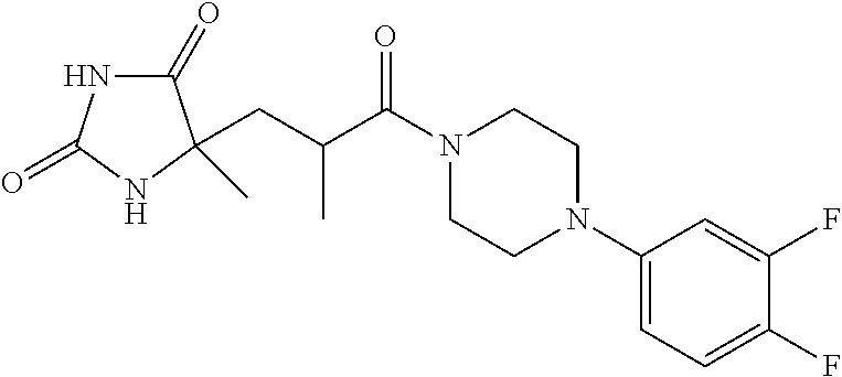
C1(=O)NC(=O)NC1(CC(C(N1CCN(C2=CC=C(F)C(F)=C2)CC1)=O)C)C
